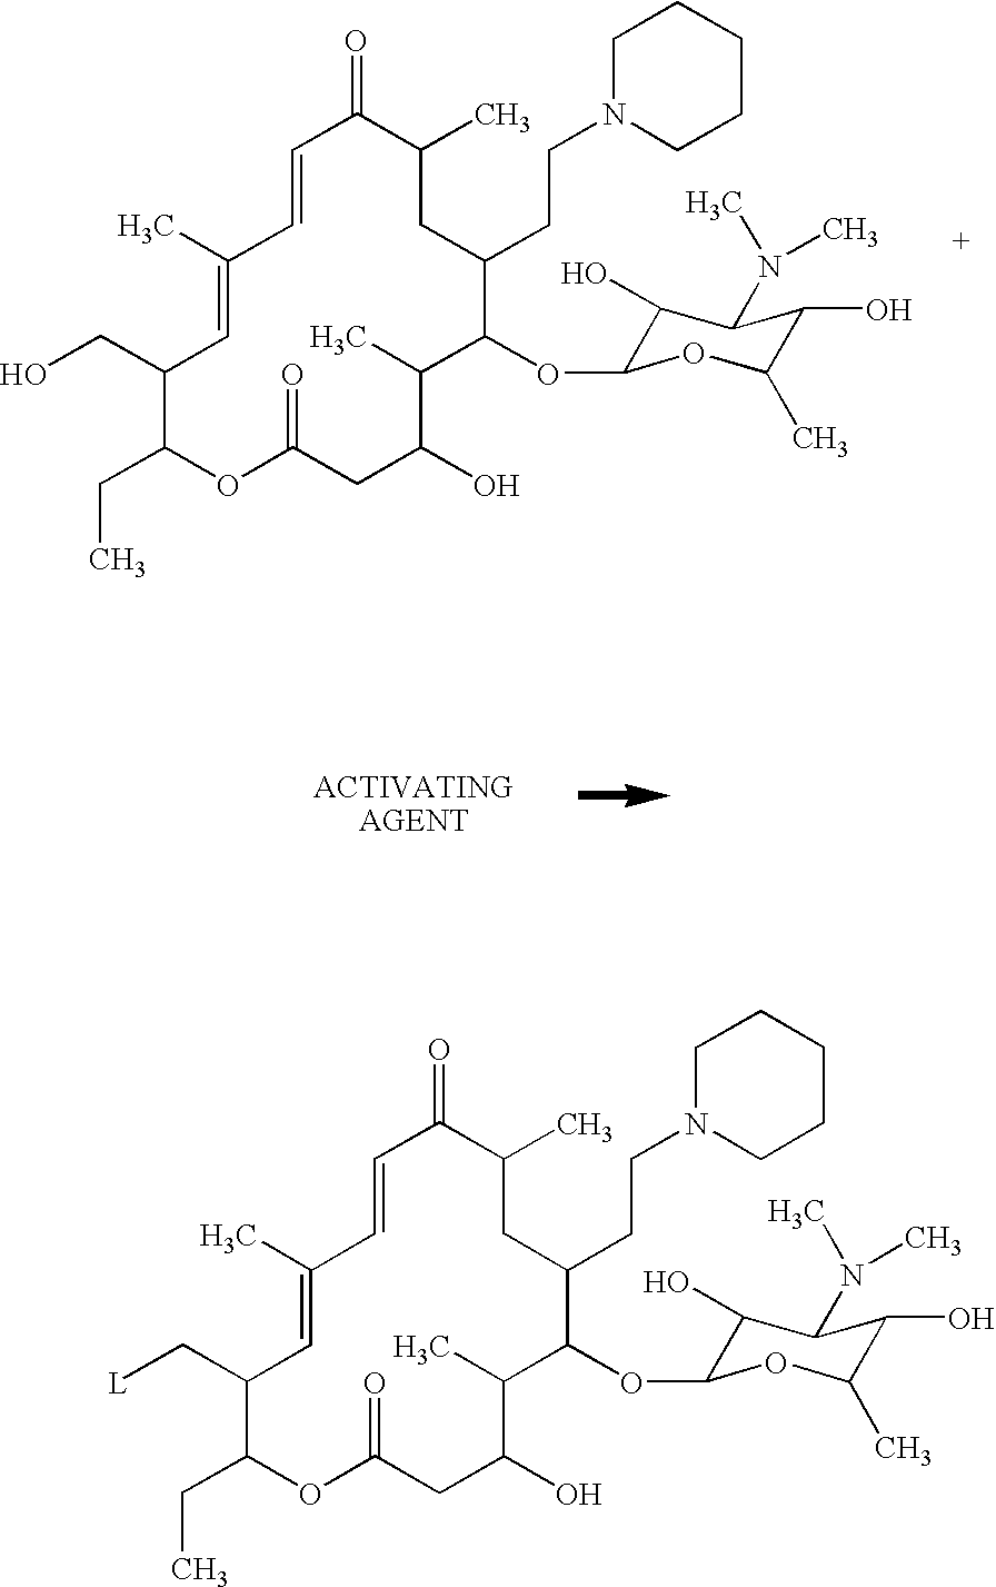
C1=CC(C)=CC(CO)C(CC)OC(=O)CC(O)C(C)C(OC2C(O)C(N(C)C)C(O)C(C)O2)C(CCN2CCCCC2)CC(C)C1=O.C1=CC(C)=CC(C[L])C(CC)OC(=O)CC(O)C(C)C(OC2C(O)C(N(C)C)C(O)C(C)O2)C(CCN2CCCCC2)CC(C)C1=O
